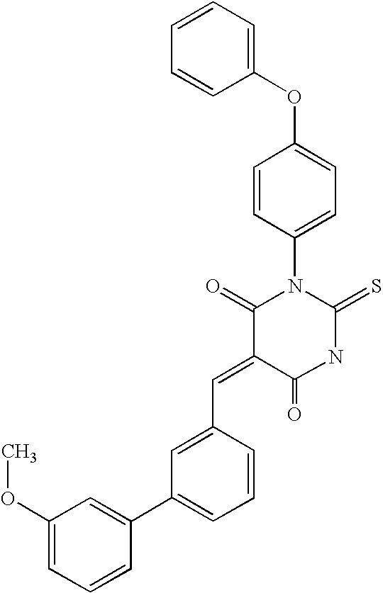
C1=CC=CC(OC2=CC=C(N3C(=O)C(=CC4=CC(C5=CC(OC)=CC=C5)=CC=C4)C(=O)NC3=S)C=C2)=C1
